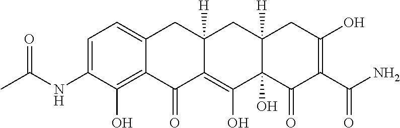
C1=C(NC(C)=O)C(O)=C2C(=C1)CC1([H])C(=C(O)C3(O)C([H])(C1)CC(O)=C(C(N)=O)C3=O)C2=O
